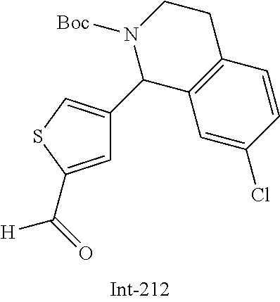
C1=C(C(=O)[H])SC=C1C1C2=C(CCN1[Boc])C=CC(Cl)=C2
